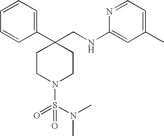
C1(C2(CNC3=CC(C)=CC=N3)CCN(S(=O)(N(C)C)=O)CC2)=CC=CC=C1
